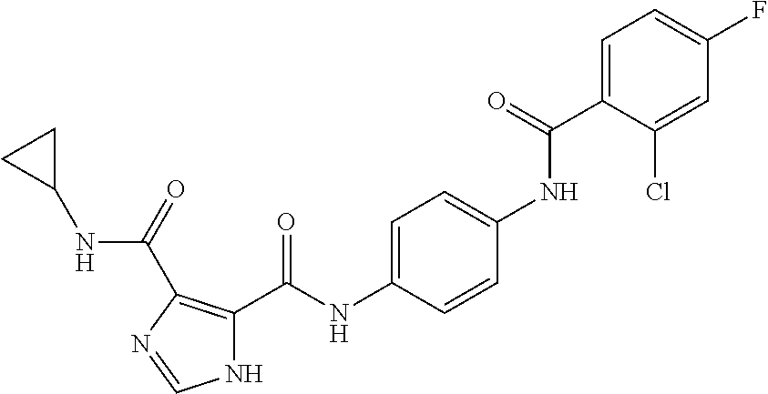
C1=C(C(NC2=CC=C(NC(C3=C(C(=O)NC4CC4)N=CN3)=O)C=C2)=O)C(Cl)=CC(F)=C1
